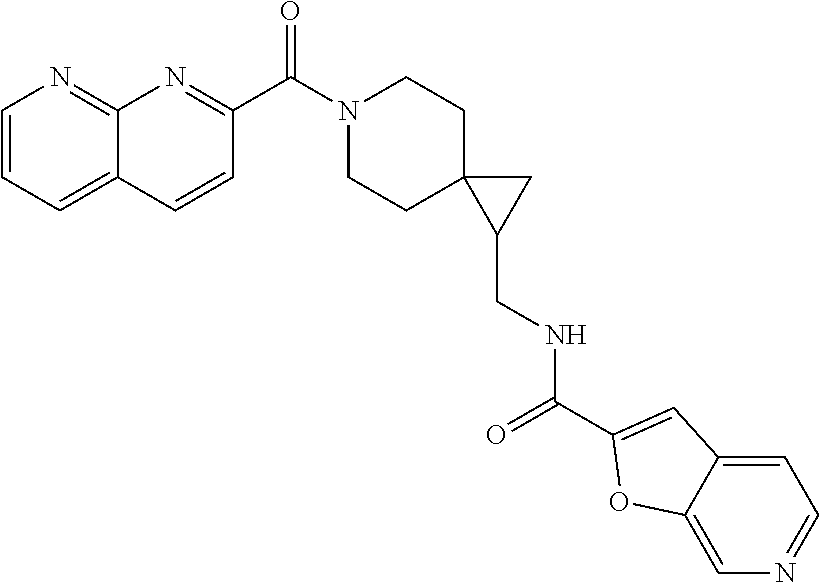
C1=CC=C2C(=N1)N=C(C(=O)N1CCC3(CC1)C(CNC(=O)C1=CC4=CC=NC=C4O1)C3)C=C2
